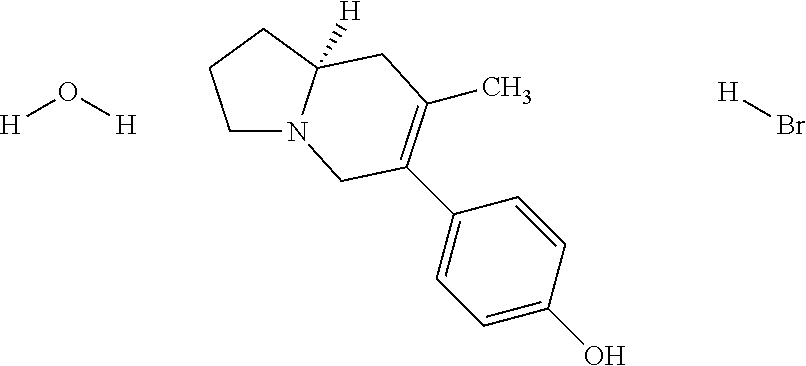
[H]O[H].C1N2C([H])(CC1)CC(C)=C(C1=CC=C(O)C=C1)C2.[H]Br
